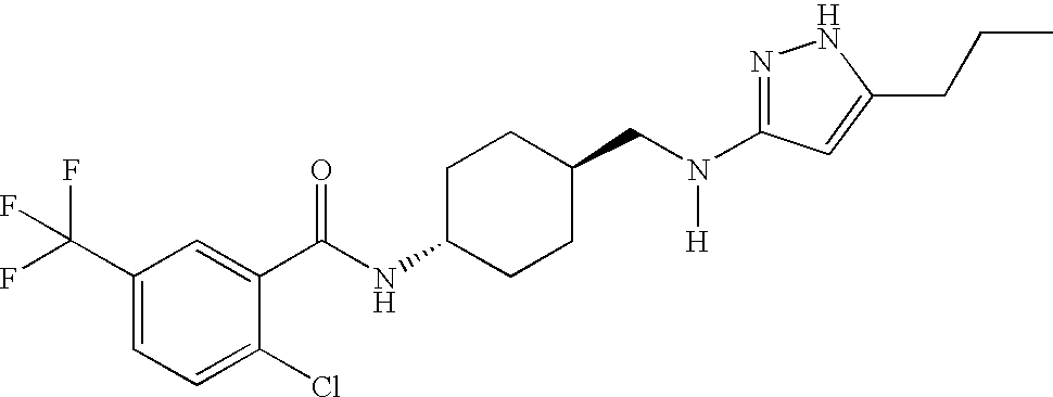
C1(C(F)(F)F)=CC=C(Cl)C(C(NC2CCC(CN(C3=NNC(CCC)=C3)[H])CC2)=O)=C1
